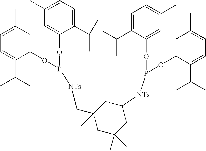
C1(C)=CC=C(C(C)C)C(OP(OC2=CC(C)=CC=C2C(C)C)[NTs]CC2(C)CC(C)(C)CC([NTs]P(OC3=CC(C)=CC=C3C(C)C)OC3=CC(C)=CC=C3C(C)C)C2)=C1
